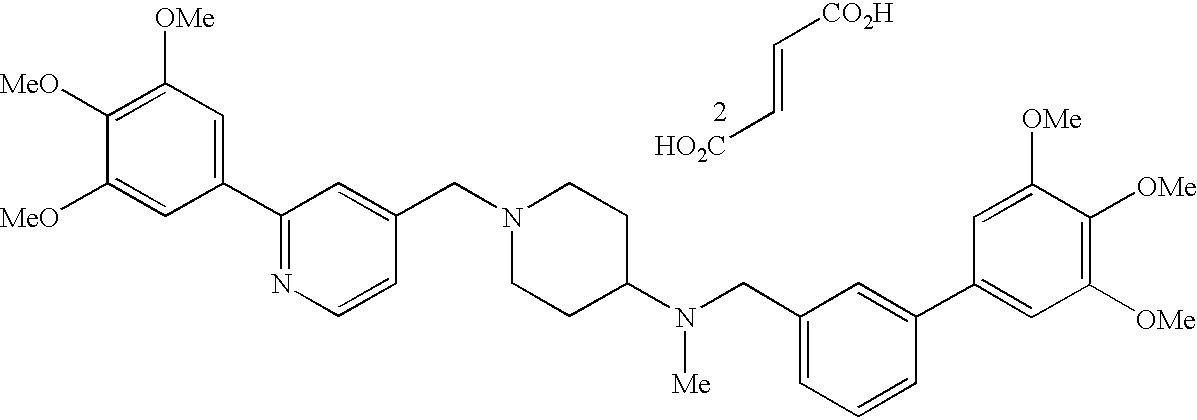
C1=C(CN(C2CCN(CC3=CC(C4=CC([OMe])=C([MeO])C([MeO])=C4)=NC=C3)CC2)[Me])C=C(C2=CC([OMe])=C([OMe])C([OMe])=C2)C=C1.C(=C[HO2C])[CO2H]
